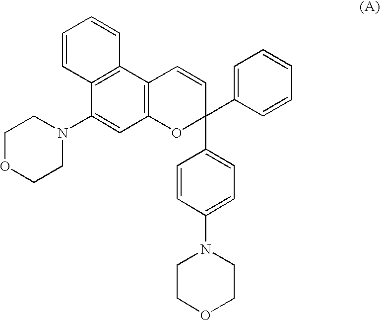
C1(N2CCOCC2)=CC2=C(C3=C1C=CC=C3)C=CC(C1=CC=C(N3CCOCC3)C=C1)(C1=CC=CC=C1)O2
